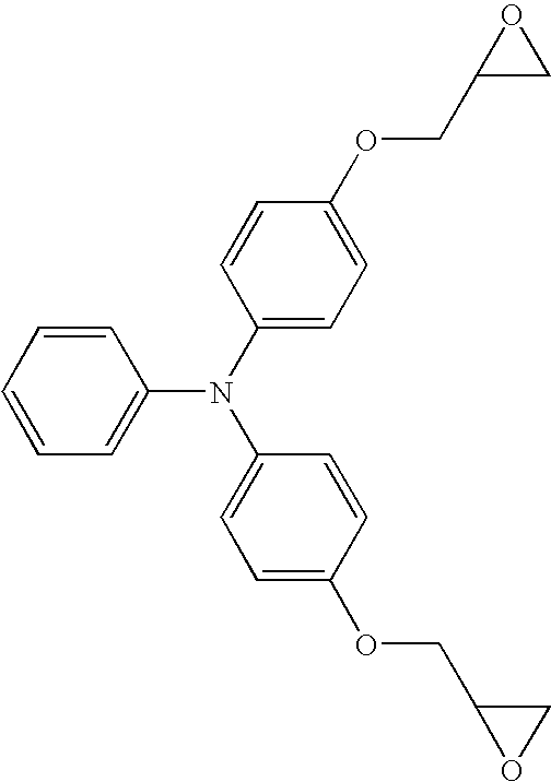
C1=CC=C(N(C2=CC=C(OCC3CO3)C=C2)C2=CC=C(OCC3OC3)C=C2)C=C1
